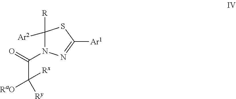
C1([R])([Ar2])N(C(=O)C([Ry])([RaO])[Rx])N=C([Ar1])S1
